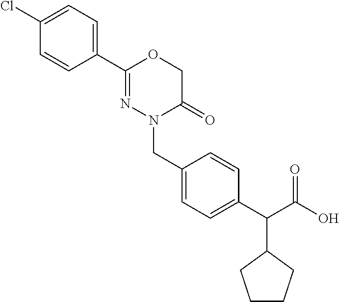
C1(C2=NN(CC3=CC=C(C(C(O)=O)C4CCCC4)C=C3)C(=O)CO2)=CC=C(Cl)C=C1
